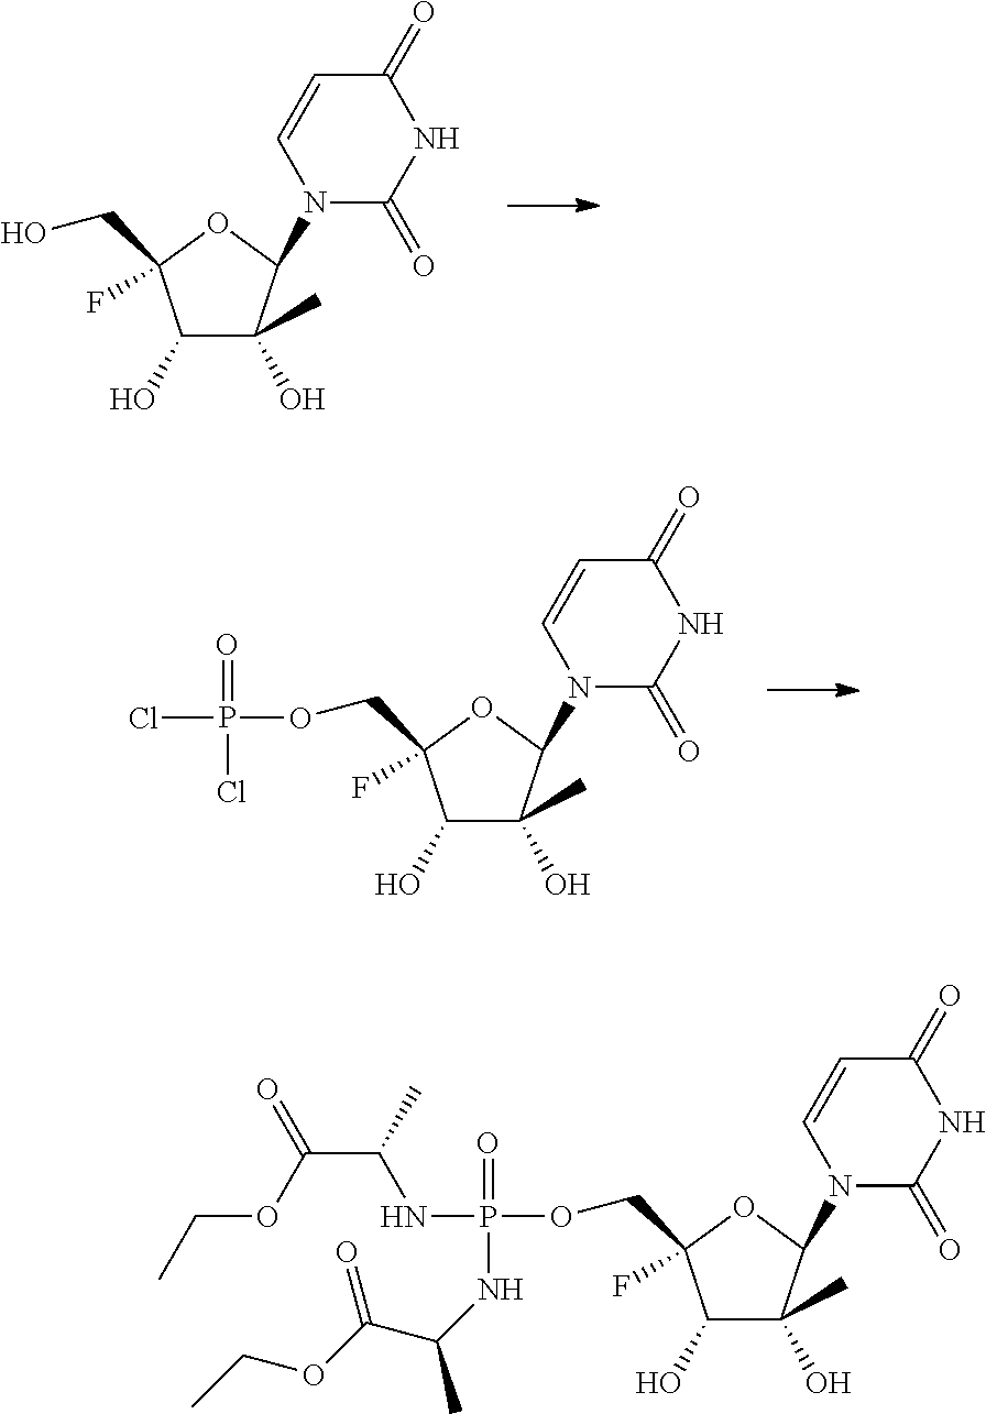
C1(O)C(O)(C)C(N2C(=O)NC(=O)C=C2)OC1(COP(NC(C)C(OCC)=O)(=O)NC(C(=O)OCC)C)F.C1(O)C(O)(C)C(N2C(=O)NC(=O)C=C2)OC1(CO)F.C1(O)C(O)(C)C(N2C(=O)NC(=O)C=C2)OC1(COP(Cl)(=O)Cl)F
